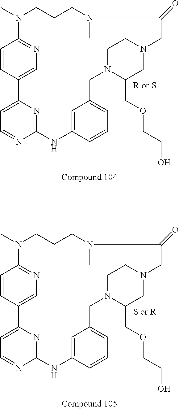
C1=CC2=CN=C1N(C)CCCN(C)C(=O)CN1CC(COCCO)N(CC3=CC=CC(=C3)NC3=NC2=CC=N3)CC1.C1=CC2=CN=C1N(C)CCCN(C)C(=O)CN1CC(COCCO)N(CC3=CC=CC(=C3)NC3=NC2=CC=N3)CC1
